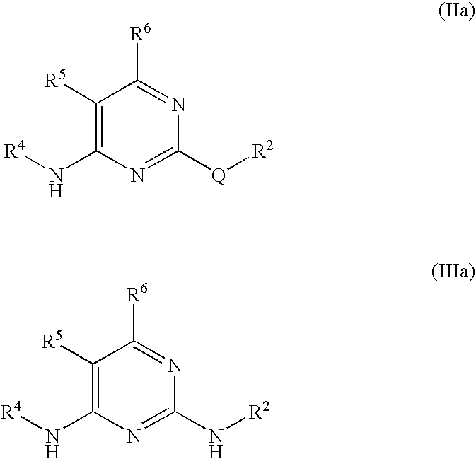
C1([R5])=C(N[R4])N=C([Q][R2])N=C1[R6].C1([R5])=C(N[R4])N=C(N[R2])N=C1[R6]
